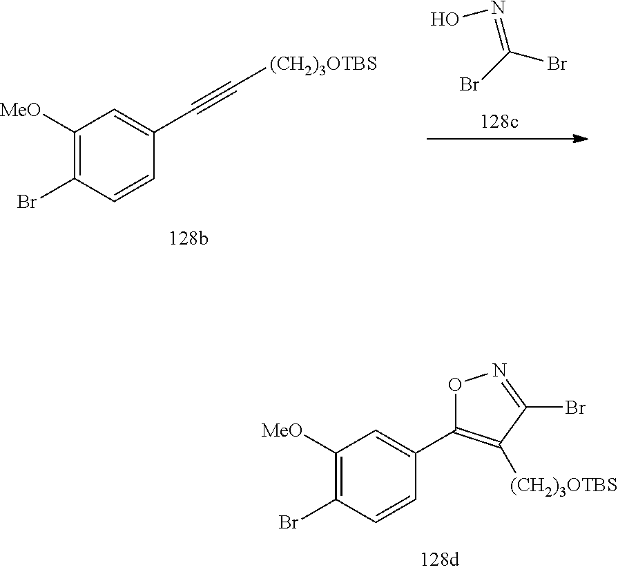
C1([MeO])=C(Br)C=CC(C2=C([(CH2)3OTBS])C(Br)=NO2)=C1.N(=C(Br)Br)O.C1([MeO])=C(Br)C=CC(C#C[(CH2)3OTBS])=C1
